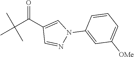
C(C(C1=CN(C2=CC([OMe])=CC=C2)N=C1)=O)(C)(C)C
